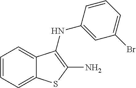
C1=CC=C2C(=C1)SC(N)=C2NC1=CC(Br)=CC=C1
